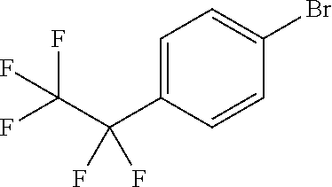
C1=C(C(C(F)(F)F)(F)F)C=CC(Br)=C1
